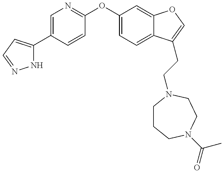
N1C(C2=CN=C(OC3=CC=C4C(=C3)OC=C4CCN3CCCN(C(C)=O)CC3)C=C2)=CC=N1
